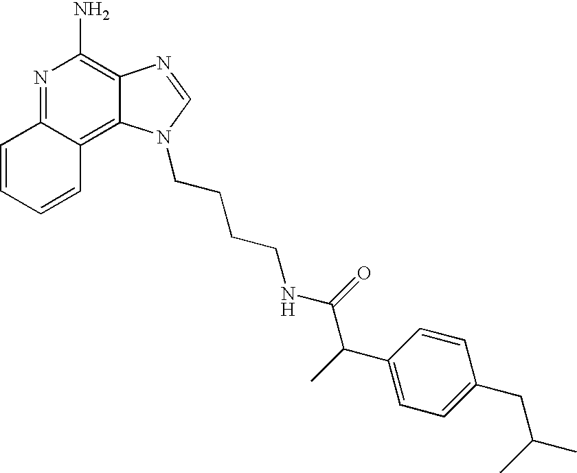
C1=CC=CC2=C3C(=C(N)N=C12)N=CN3CCCCNC(=O)C(C)C1=CC=C(CC(C)C)C=C1
